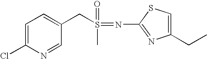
C1=C(Cl)N=CC(CS(=O)(C)=NC2=NC(CC)=CS2)=C1
